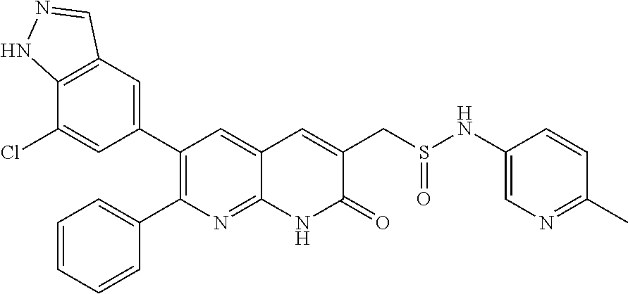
C12=C(C=C(C3=C(C4=CC=CC=C4)N=C4C(=C3)C=C(CS(NC3=CN=C(C)C=C3)=O)C(=O)N4)C=C1Cl)C=NN2
